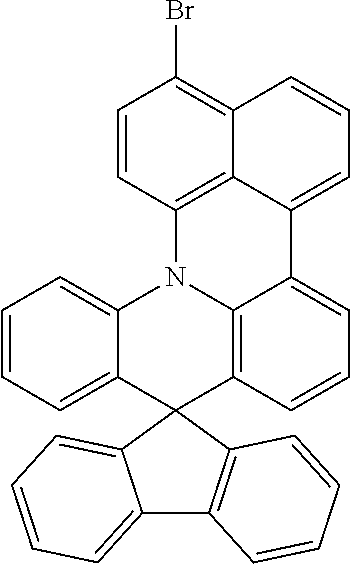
C12=CC=CC=C1C1(C3=C2C=CC=C3)C2=C3N(C4=CC=CC=C14)C1=C4C(=C(Br)C=C1)C=CC=C4C3=CC=C2
